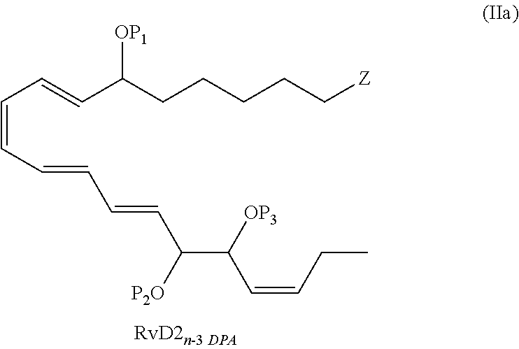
C(=CC=CC(CCCCC[Z])[OP1])C=CC=CC(C(C=CCC)[OP3])[P2O]
